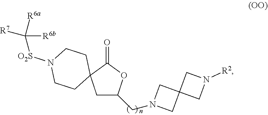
C1C(CN2CC3(C2)CN([R2])C3)OC(=O)C12CCN([O2S]C([R6b])([R7])[R6a])CC2
